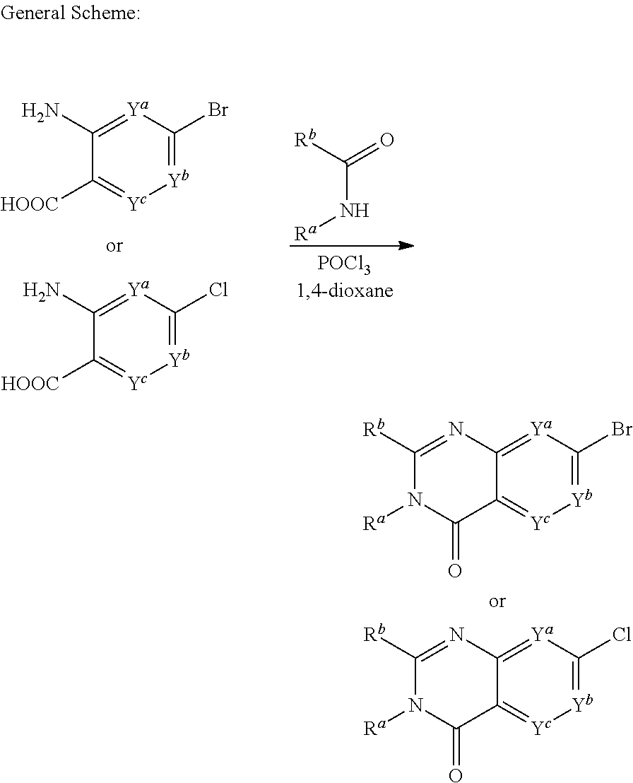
[Yb]1=C(Br)[Ya]=C2C(=[Yc]1)C(=O)N([Ra])C([Rb])=N2.[Yb]1=C(Cl)[Ya]=C2C(=[Yc]1)C(=O)N([Ra])C([Rb])=N2.[Yb]1=C(Br)[Ya]=C(N)C([HOOC])=[Yc]1.[Yb]1=C(Cl)[Ya]=C(N)C([HOOC])=[Yc]1.[Rb]C(N[Ra])=O
